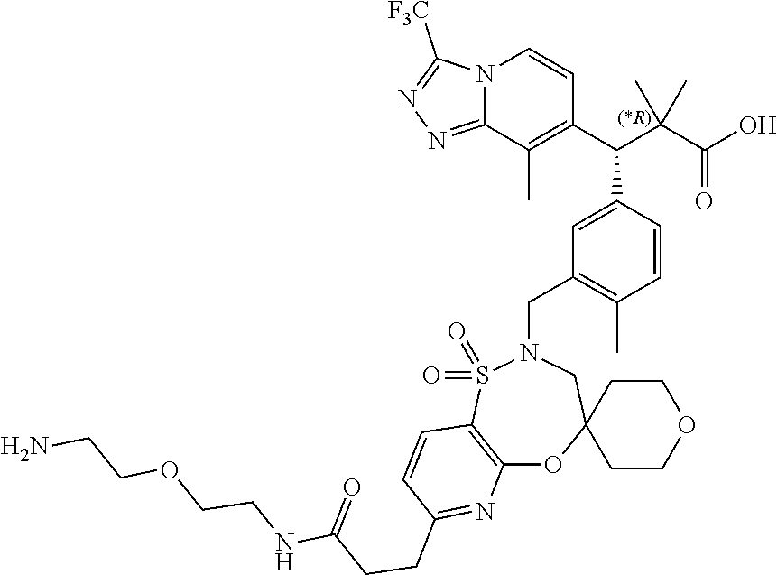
N12C(=NN=C1[F3C])C(C)=C(C(C1=CC(CN3S(=O)(=O)C4=C(OC5(C3)CCOCC5)N=C(CCC(=O)NCCOCCN)C=C4)=C(C)C=C1)C(C)(C(=O)O)C)C=C2
